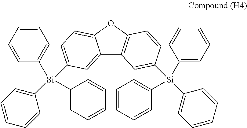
C12=CC([Si](C3=CC=CC=C3)(C3=CC=CC=C3)C3=CC=CC=C3)=CC=C1OC1=C2C=C([Si](C2=CC=CC=C2)(C2=CC=CC=C2)C2=CC=CC=C2)C=C1
